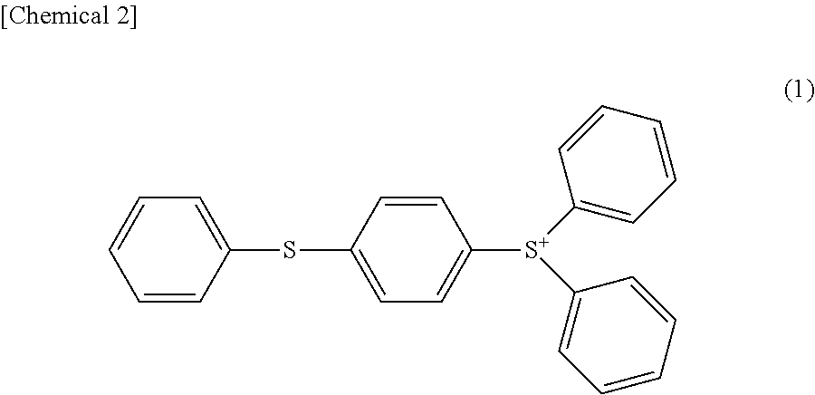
C1=CC=CC(SC2=CC=C([S+](C3=CC=CC=C3)C3=CC=CC=C3)C=C2)=C1
